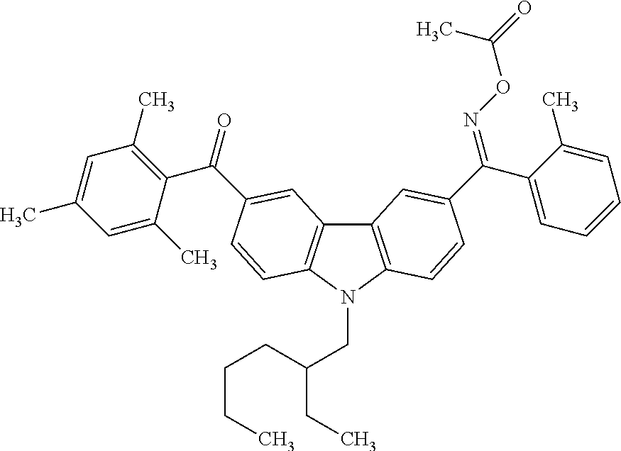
C12=C(N(CC(CCCC)CC)C3=C1C=C(C(C1=C(C)C=C(C)C=C1C)=O)C=C3)C=CC(C(C1=CC=CC=C1C)=NOC(=O)C)=C2
